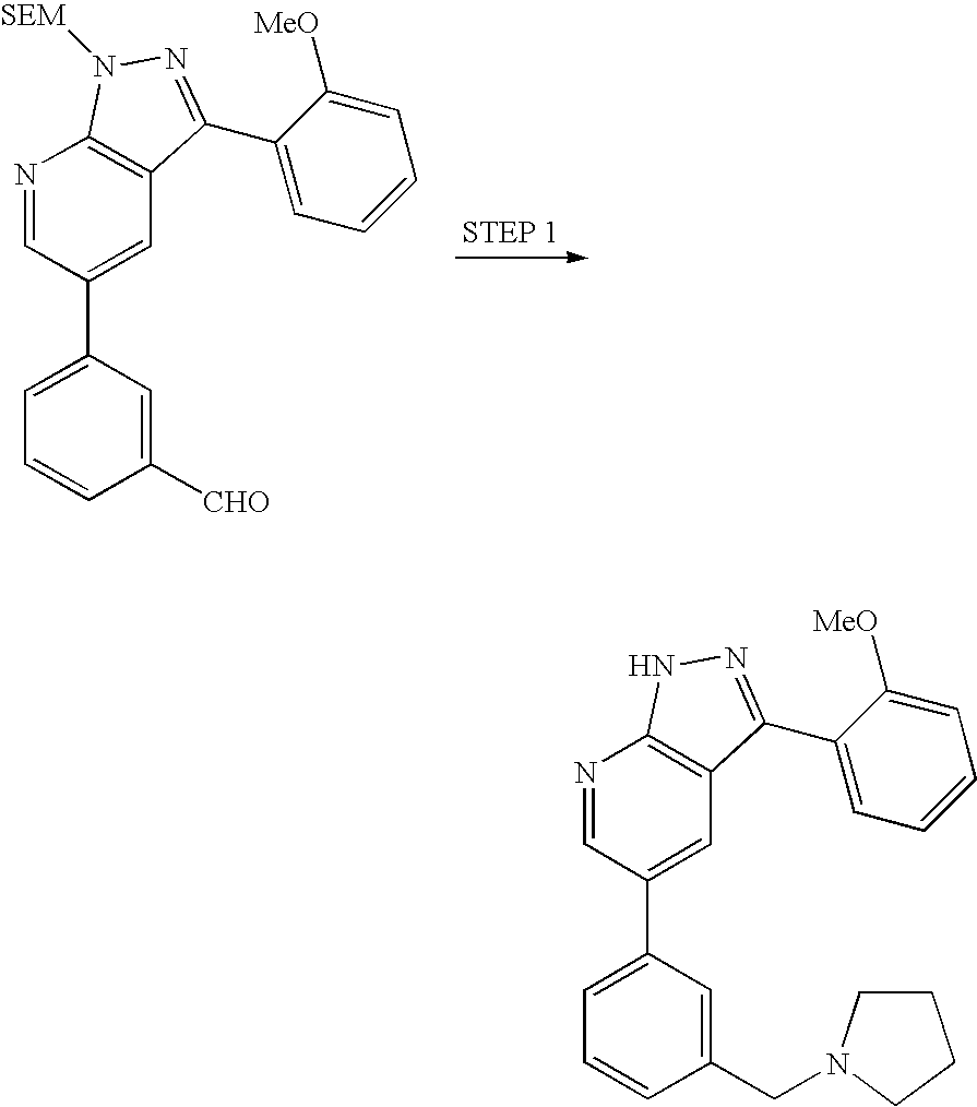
N1=CC(C2=CC=CC([CHO])=C2)=CC2=C1N([SEM])N=C2C1=CC=CC=C1[MeO].N1=CC(C2=CC=CC(CN3CCCC3)=C2)=CC2=C1NN=C2C1=CC=CC=C1[MeO]
